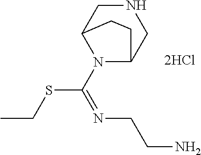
N1(C(=NCCN)SCC)C2CNCC1CC2
